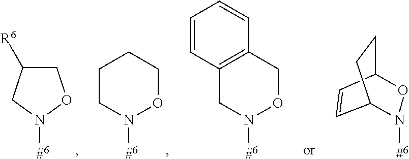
C1C([R6])CN([#6])O1.C1CN([#6])OCC1.C12=C(CON([#6])C1)C=CC=C2.C1=CC2CCC1N([#6])O2
